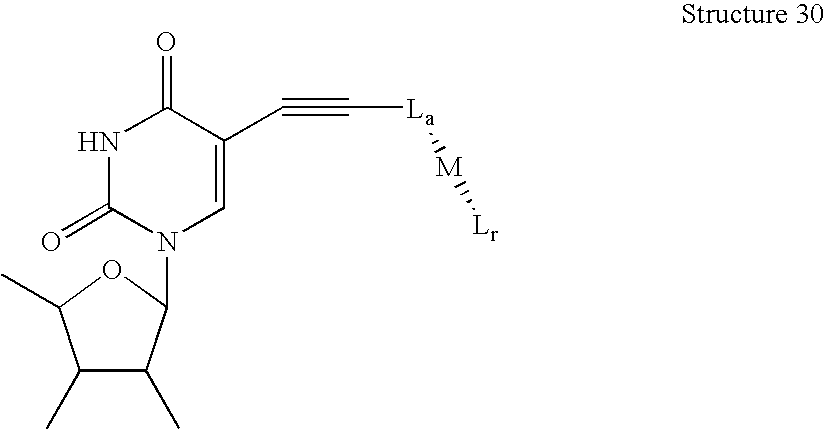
C1(C)C(C)C(N2C=C(C#C[La][M][Lr])C(=O)NC2=O)OC1C
